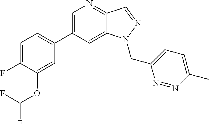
C1(C2=CC=C(F)C(OC(F)F)=C2)=CN=C2C(=C1)N(CC1=CC=C(C)N=N1)N=C2
